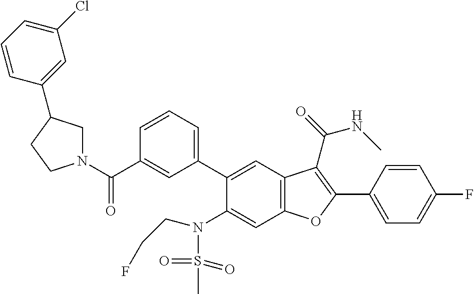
C1=CC=C(C2=CC3=C(C=C2N(S(C)(=O)=O)CCF)OC(C2=CC=C(F)C=C2)=C3C(NC)=O)C=C1C(N1CC(C2=CC(Cl)=CC=C2)CC1)=O
